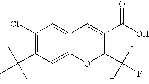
C1(Cl)=C(C(C)(C)C)C=C2C(=C1)C=C(C(O)=O)C(C(F)(F)F)O2
